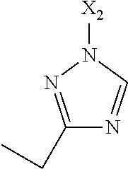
C1(CC)=NN([X2])C=N1
